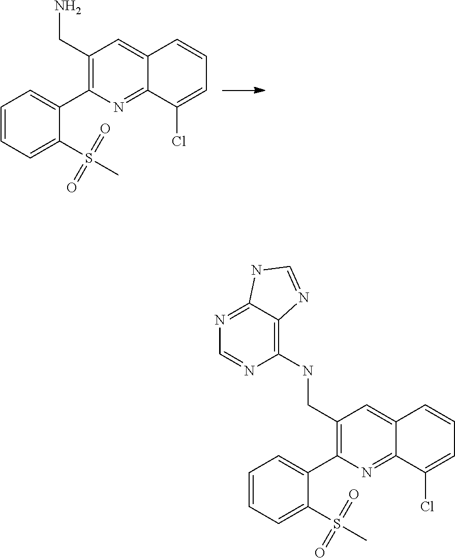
N1=C2C(=C(NCC3=C(C4=CC=CC=C4S(C)(=O)=O)N=C4C(=C3)C=CC=C4Cl)N=C1)N=CN2.NCC1=C(C2=CC=CC=C2S(C)(=O)=O)N=C2C(=C1)C=CC=C2Cl
